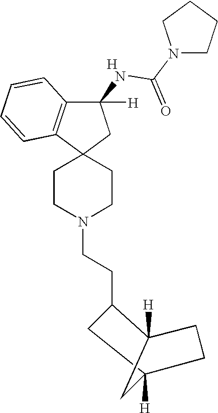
C1(CCN2CCC3(CC2)CC(NC(=O)N2CCCC2)([H])C2=C3C=CC=C2)CC2([H])CCC1([H])C2.[H]
